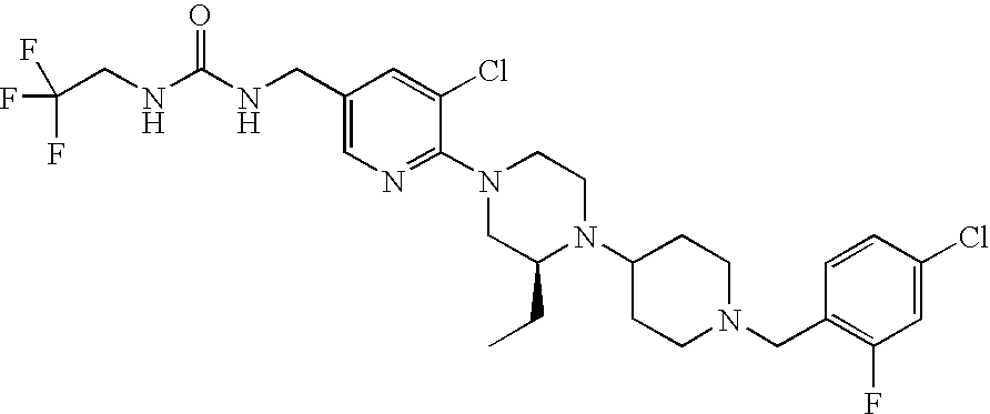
C(NC(NCC1=CN=C(N2CC(CC)N(C3CCN(CC4=C(F)C=C(Cl)C=C4)CC3)CC2)C(Cl)=C1)=O)C(F)(F)F
